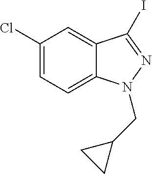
C1(Cl)=CC=C2C(=C1)C(I)=NN2CC1CC1
